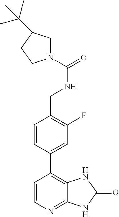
C1=CN=C2C(=C1C1=CC(F)=C(CNC(=O)N3CC(C(C)(C)C)CC3)C=C1)NC(=O)N2
